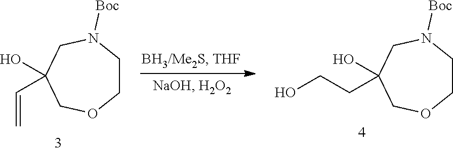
C1CN([Boc])CC(O)(CCO)CO1.C1CN([Boc])CC(O)(C=C)CO1
